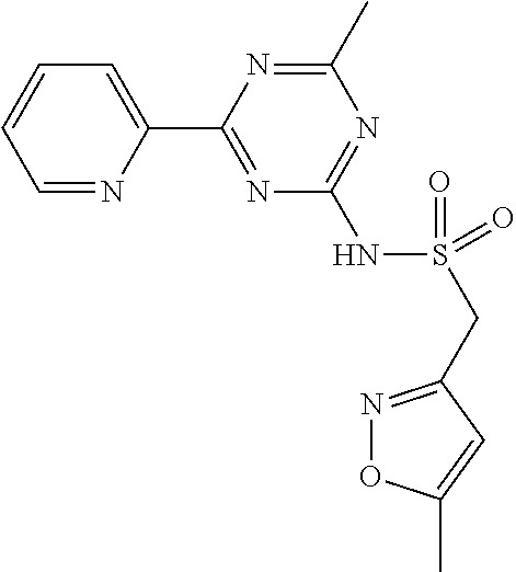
C1=NC(C2=NC(NS(=O)(CC3=NOC(C)=C3)=O)=NC(C)=N2)=CC=C1
